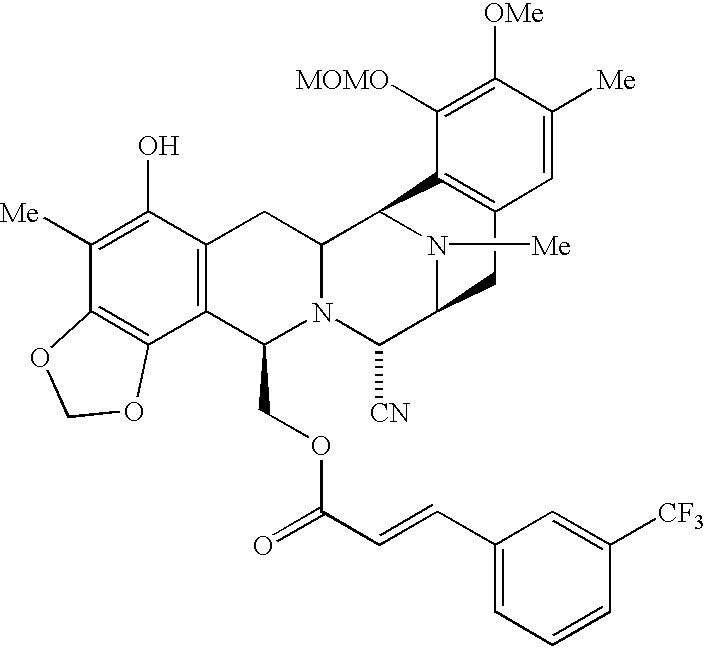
C1([Me])=C(O)C2=C(C3=C1OCO3)C(COC(=O)C=CC1=CC=CC([CF3])=C1)N1C(C2)C2N([Me])C(C1[CN])CC1=C2C([MOMO])=C([OMe])C([Me])=C1
